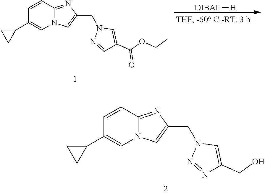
[DIBAL][H].C(C1=CN(CC2=CN3C(=N2)C=CC(C2CC2)=C3)N=C1)(=O)OCC.C(C1=CN(CC2=CN3C(=N2)C=CC(C2CC2)=C3)N=N1)O
